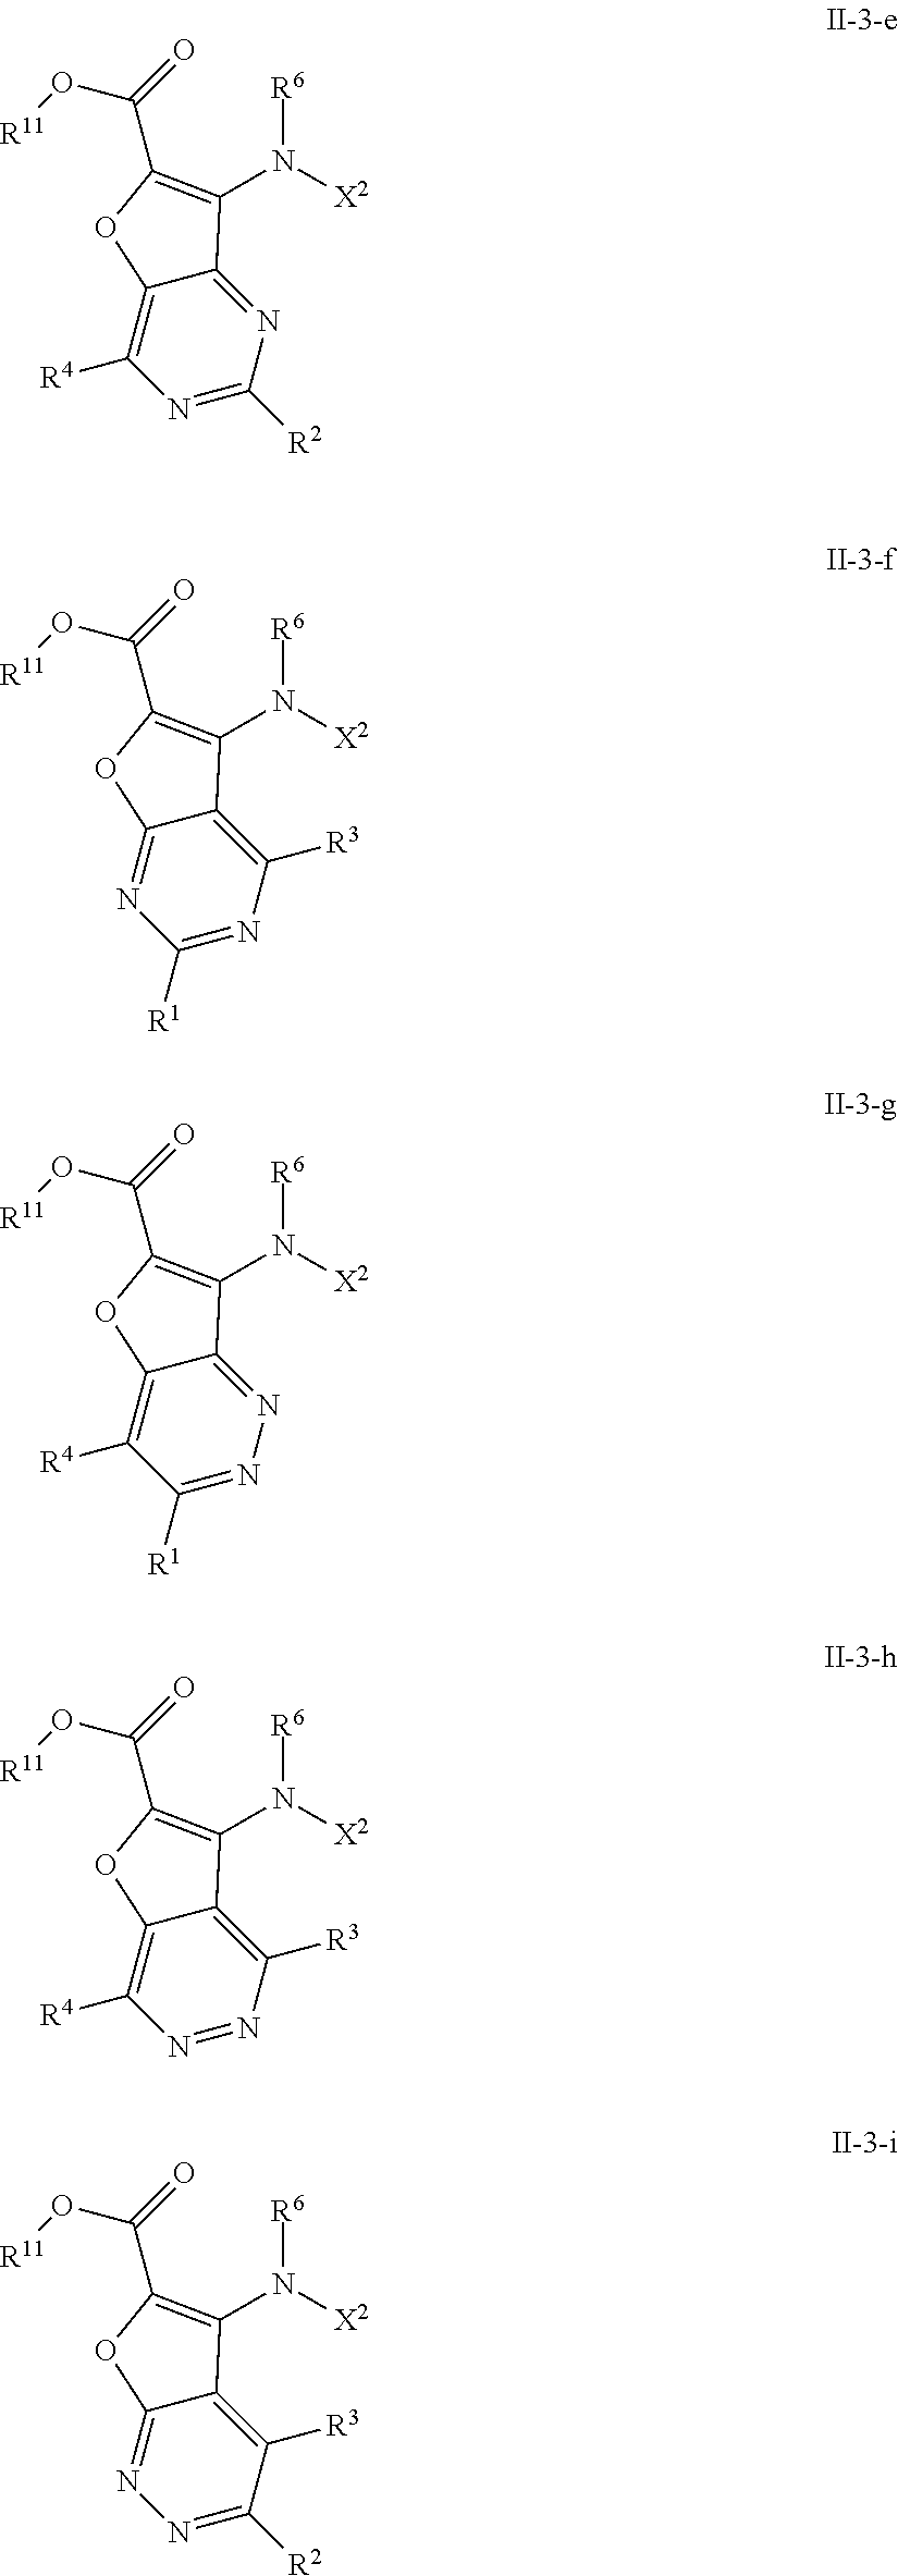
N1=C([R2])N=C2C(=C1[R4])OC(C(=O)O[R11])=C2N([X2])[R6].C1([R1])=NC([R3])=C2C(=N1)OC(C(=O)O[R11])=C2N([X2])[R6].C1([R1])=NN=C2C(=C1[R4])OC(C(=O)O[R11])=C2N([X2])[R6].N1=NC([R3])=C2C(=C1[R4])OC(C(=O)O[R11])=C2N([X2])[R6].N1=C([R2])C([R3])=C2C(=N1)OC(C(=O)O[R11])=C2N([X2])[R6]
